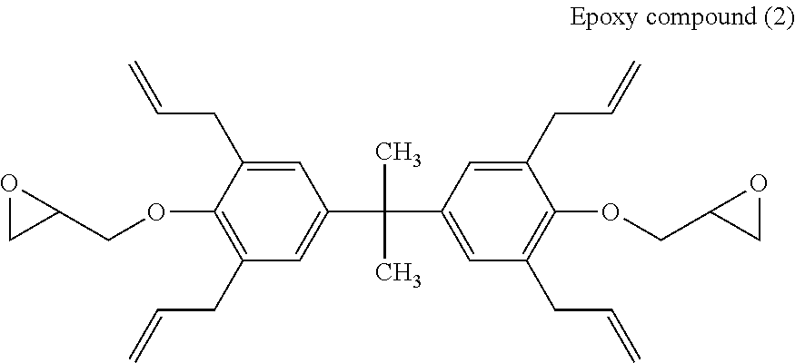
C1=C(CC=C)C(OCC2OC2)=C(CC=C)C=C1C(C1=CC(CC=C)=C(OCC2OC2)C(CC=C)=C1)(C)C
